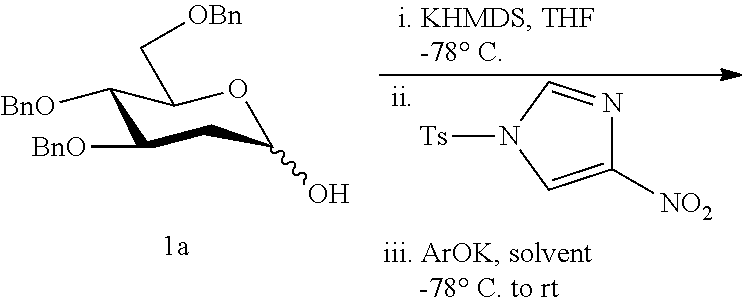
C1([NO2])=CN([Ts])C=N1.C1([BnO])C([BnO])CC(O)OC1C[OBn]
